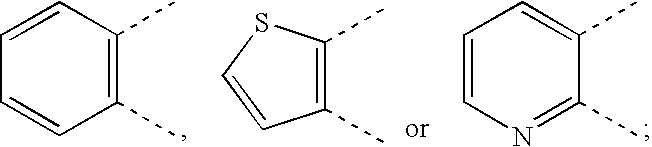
C1(C)=C(C)C=CC=C1.C1(C)=C(C)SC=C1.C1(C)=NC=CC=C1C
